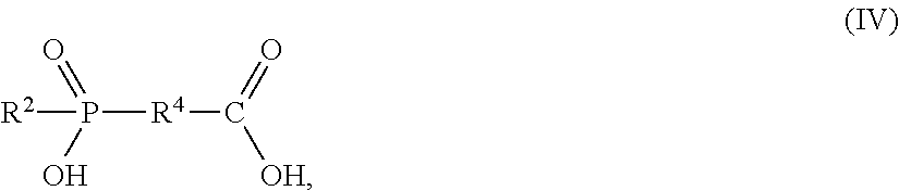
[R2]P([R4]C(=O)[OH])(=O)O
